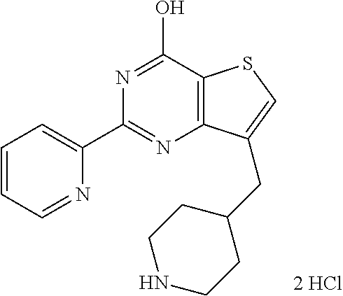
N1=C(C2=CC=CC=N2)N=C(O)C2=C1C(CC1CCNCC1)=CS2
